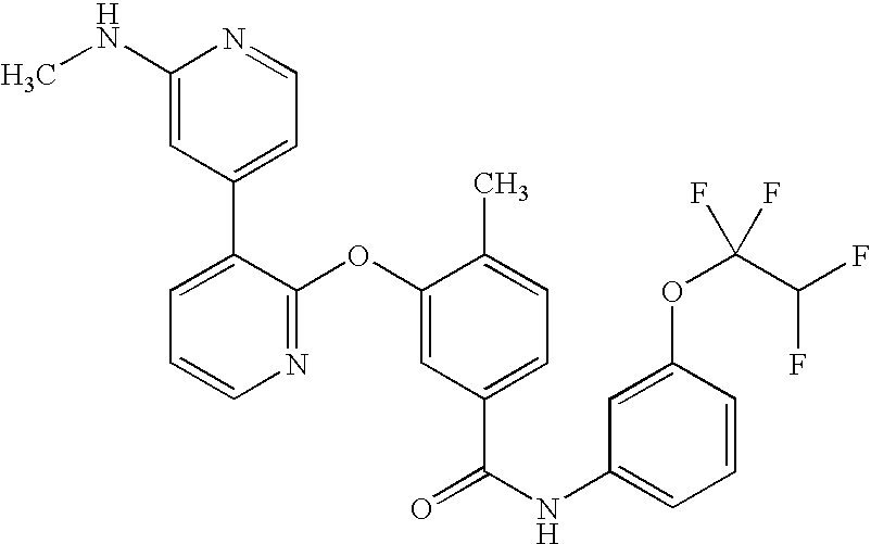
N1=C(OC2=CC(C(NC3=CC=CC(OC(F)(C(F)F)F)=C3)=O)=CC=C2C)C(C2=CC=NC(NC)=C2)=CC=C1
